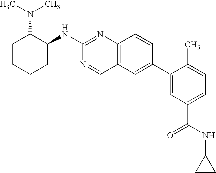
N(C1=NC2=C(C=N1)C=C(C1=CC(C(NC3CC3)=O)=CC=C1C)C=C2)C1C(N(C)C)CCCC1
